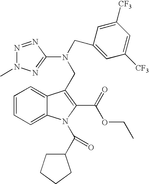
C1=CC=C2C(=C1)C(CN(CC1=CC([CF3])=CC([CF3])=C1)C1=NN(C)N=N1)=C(C(=O)OCC)N2C(=O)C1CCCC1
